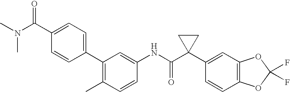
C1(C2=C(C)C=CC(NC(C3(C4=CC5=C(C=C4)OC(F)(F)O5)CC3)=O)=C2)=CC=C(C(=O)N(C)C)C=C1
